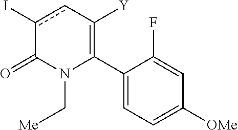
C1(C2=C([Y])cc(I)C(=O)N2C[Me])=CC=C([OMe])C=C1F
